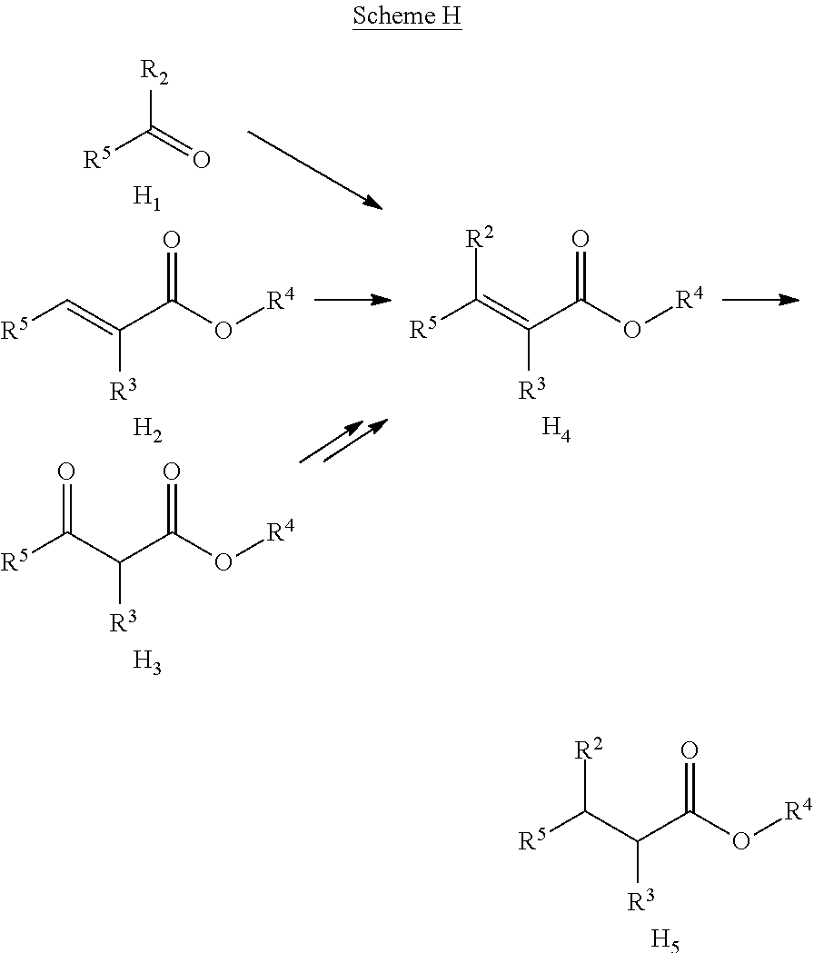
[R2]C(=O)[R5].O=C(O[R4])C(=C[R5])[R3].O=C(O[R4])C(C([R5])=O)[R3].[H1].[H2].[H3].O=C(O[R4])C(=C([R5])[R2])[R3].[H4].O=C(O[R4])C(C([R5])[R2])[R3].[H5]
